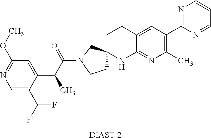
C1=C(C(F)F)C(C(C(N2CCC3(C2)CCC2=CC(C4=NC=CC=N4)=C(C)N=C2N3)=O)C)=CC(OC)=N1.[DIAST-2]
